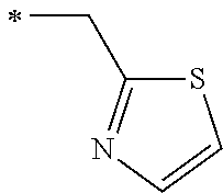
C(C)C1=NC=CS1
